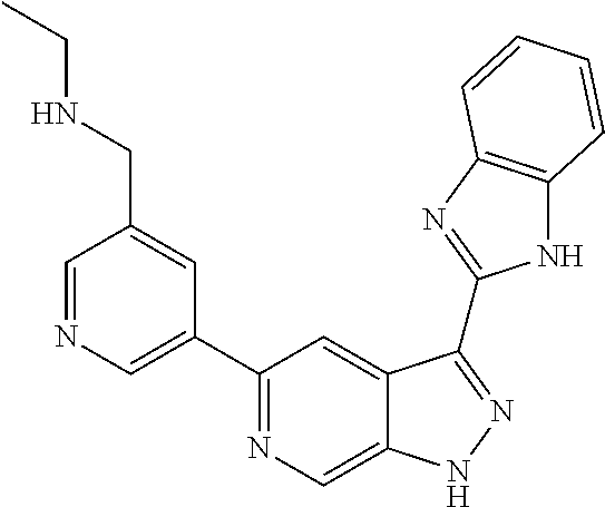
C1=NC=C(C2=NC=C3C(=C2)C(C2=NC4=C(N2)C=CC=C4)=NN3)C=C1CNCC
